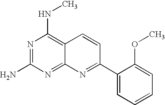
C12=NC(N)=NC(NC)=C1C=CC(C1=CC=CC=C1OC)=N2
